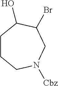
C1CCN([Cbz])CC(Br)C1O
